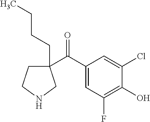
C1(CCCC)(C(C2=CC(F)=C(O)C(Cl)=C2)=O)CCNC1
